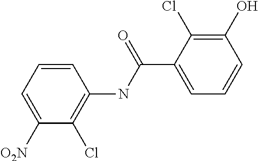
C1([O2N])=CC=CC(NC(C2=CC=CC(O)=C2Cl)=O)=C1Cl
